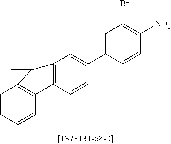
C1=CC=CC2=C1C(C)(C)C1=C2C=CC(C2=CC(Br)=C([NO2])C=C2)=C1
